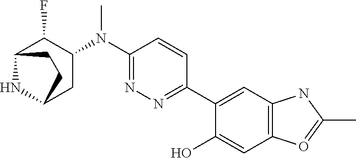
C1(N(C2=NN=C(C3=CC4=C(C=C3O)O=C(C)N4)C=C2)C)C(F)C2NC(C1)CC2
